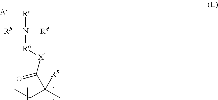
[Rc]N([R6][X1]C(=O)C([R5])(CC)C)([Rb])[Rd].[A-]
